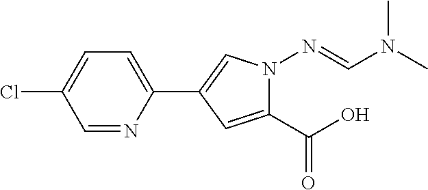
ClC1=CC=C(C2=CN(N=CN(C)C)C(C(O)=O)=C2)N=C1
